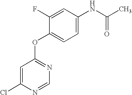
C1(F)=CC(NC(=O)C)=CC=C1OC1=NC=NC(Cl)=C1
